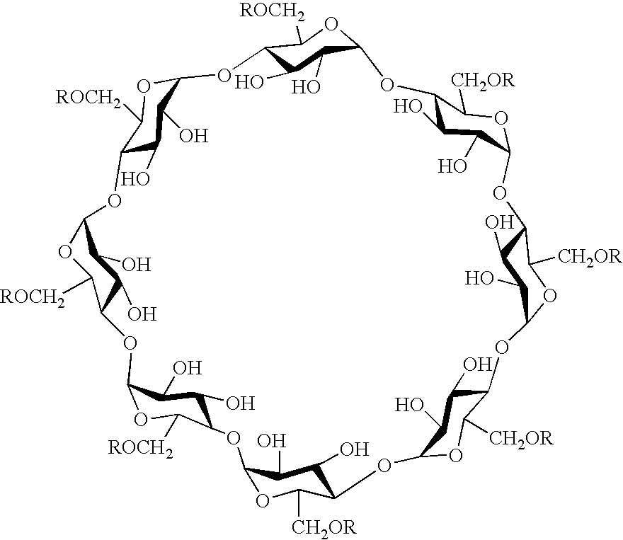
C12C(O)C(O)C(OC1[ROCH2])OC1C(O)C(O)C(OC1[CH2OR])OC1C(O)C(O)C(OC1[CH2OR])OC1C(O)C(O)C(OC1[CH2OR])OC1C(O)C(O)C(OC1[CH2OR])OC1C(O)C(O)C(OC1[ROCH2])OC1C(O)C(O)C(OC1[ROCH2])OC1C(O)C(O)C(O2)OC1[ROCH2]
